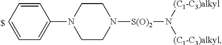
C1=CC=CC(N2CCN([S(O)2]N([(C1-C3)alkyl])[(C1-C3)alkyl])CC2)=C1
